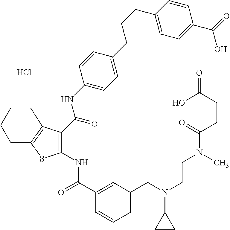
Cl.C1(C(=O)NC2=C(C(NC3=CC=C(CCCC4=CC=C(C(=O)O)C=C4)C=C3)=O)C3=C(S2)CCCC3)=CC(CN(CCN(C)C(CCC(=O)O)=O)C2CC2)=CC=C1
